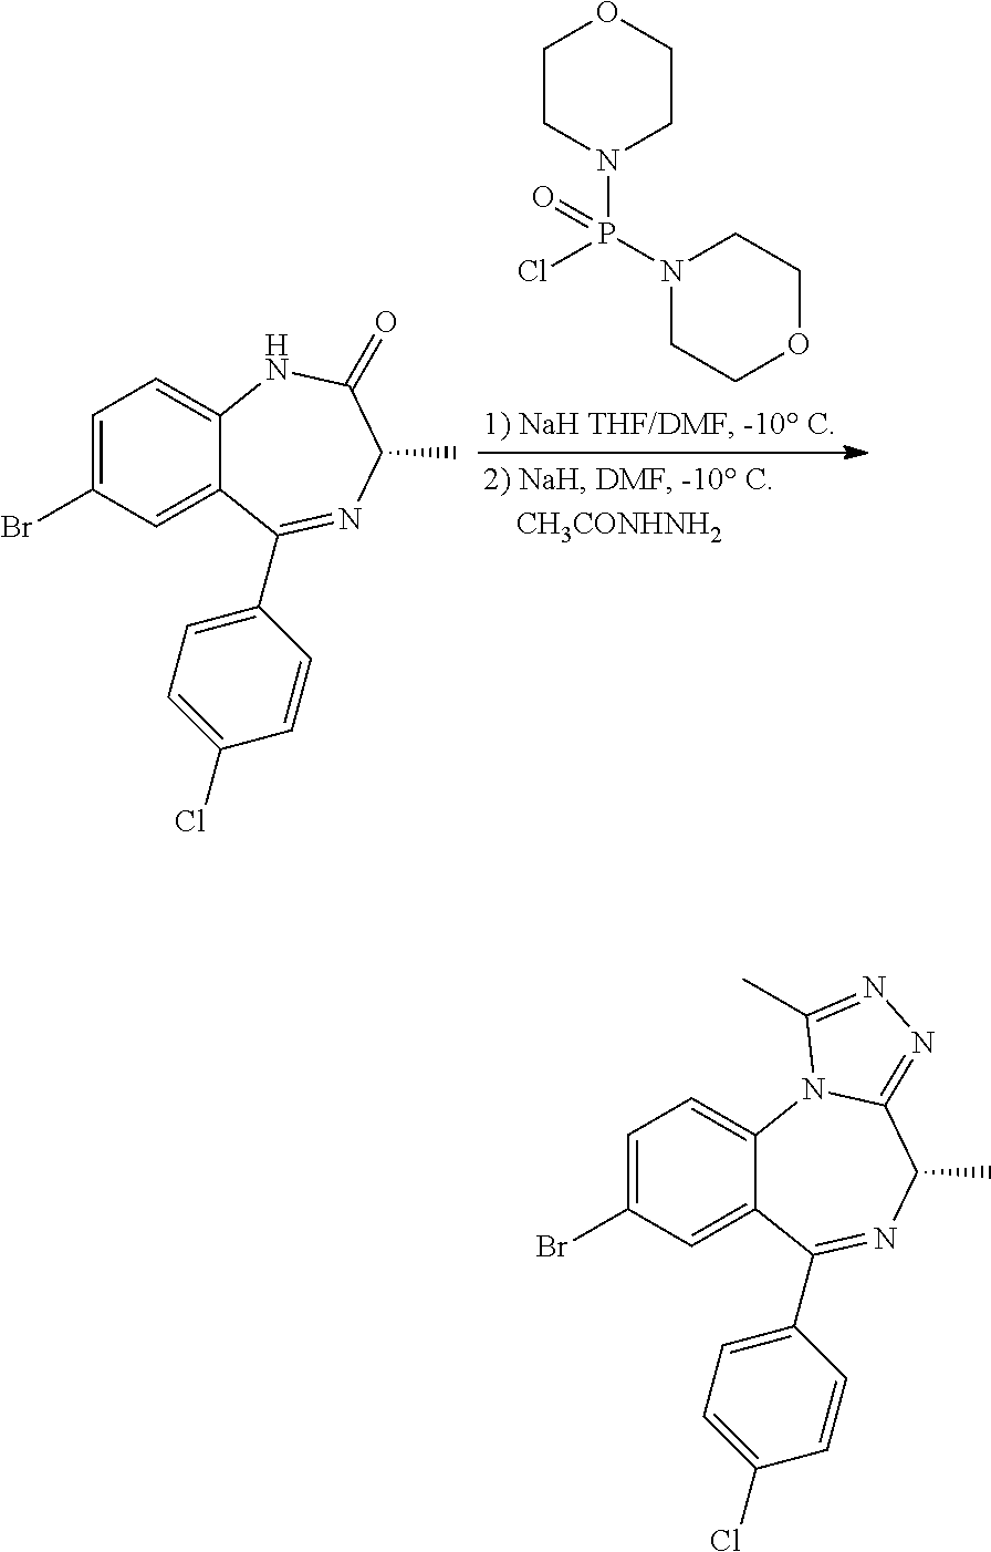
N1(P(Cl)(N2CCOCC2)=O)CCOCC1.C1=C(Br)C=C2C(=C1)NC(=O)C(C)N=C2C1=CC=C(Cl)C=C1.C1=C(Br)C=C2C(=C1)N1C(=NN=C1C)C(C)N=C2C1=CC=C(Cl)C=C1
